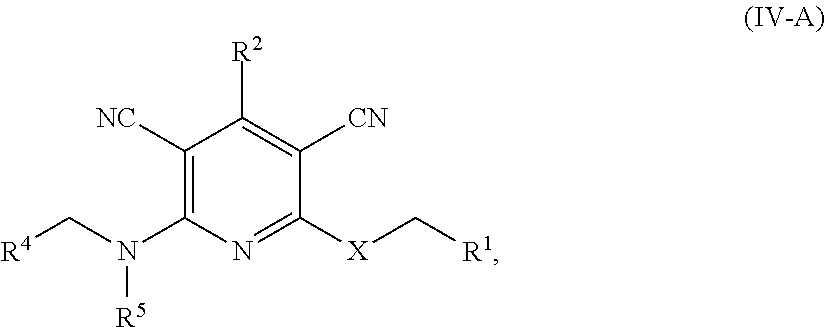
C1([NC])=C(N(C[R4])[R5])N=C([X]C[R1])C([CN])=C1[R2]
